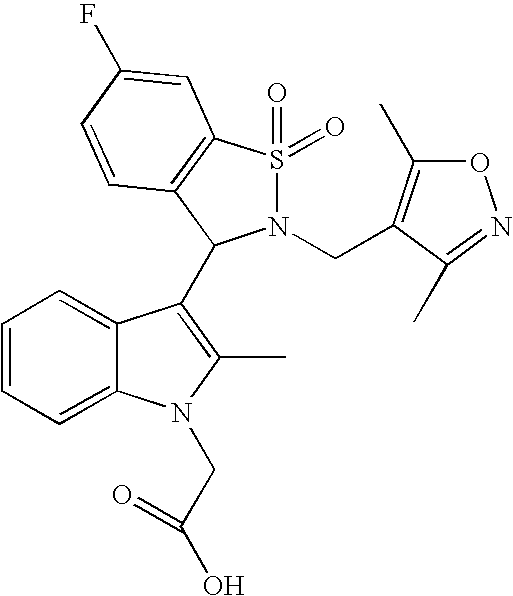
C1=CC=C2C(=C1)C(C1N(CC3=C(C)ON=C3C)S(=O)(=O)C3=C1C=CC(F)=C3)=C(C)N2CC(O)=O
